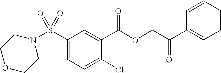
S(C1=CC=C(Cl)C(C(OCC(C2=CC=CC=C2)=O)=O)=C1)(=O)(=O)N1CCOCC1
